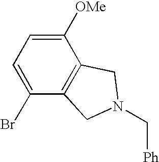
C1=C(Br)C2=C(C([OMe])=C1)CN(C[Ph])C2
